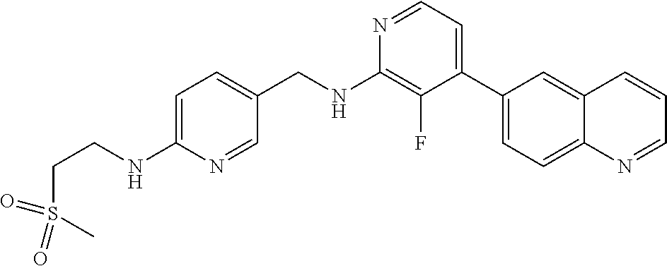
N1=CC=C(C2=CC=C3C(=C2)C=CC=N3)C(F)=C1NCC1=CC=C(NCCS(C)(=O)=O)N=C1
